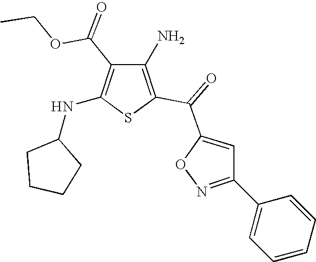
C1(N)=C(C(=O)C2=CC(C3=CC=CC=C3)=NO2)SC(NC2CCCC2)=C1C(OCC)=O
